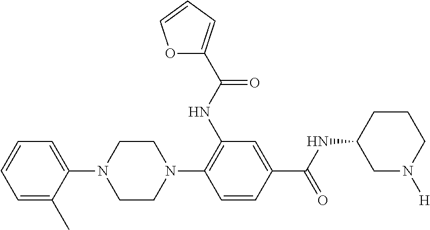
C1=C(C)C(N2CCN(C3=C(NC(=O)C4=CC=CO4)C=C(C(=O)NC4CN([H])CCC4)C=C3)CC2)=CC=C1
